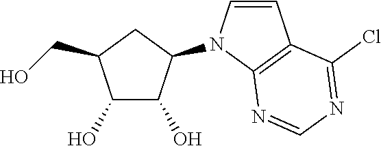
C1(O)C(O)C(N2C=CC3=C2N=CN=C3Cl)CC1CO
